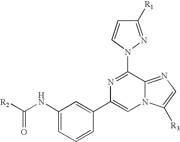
C1([R1])=NN(C2=NC(C3=CC(NC([R2])=O)=CC=C3)=CN3C2=NC=C3[R3])C=C1
